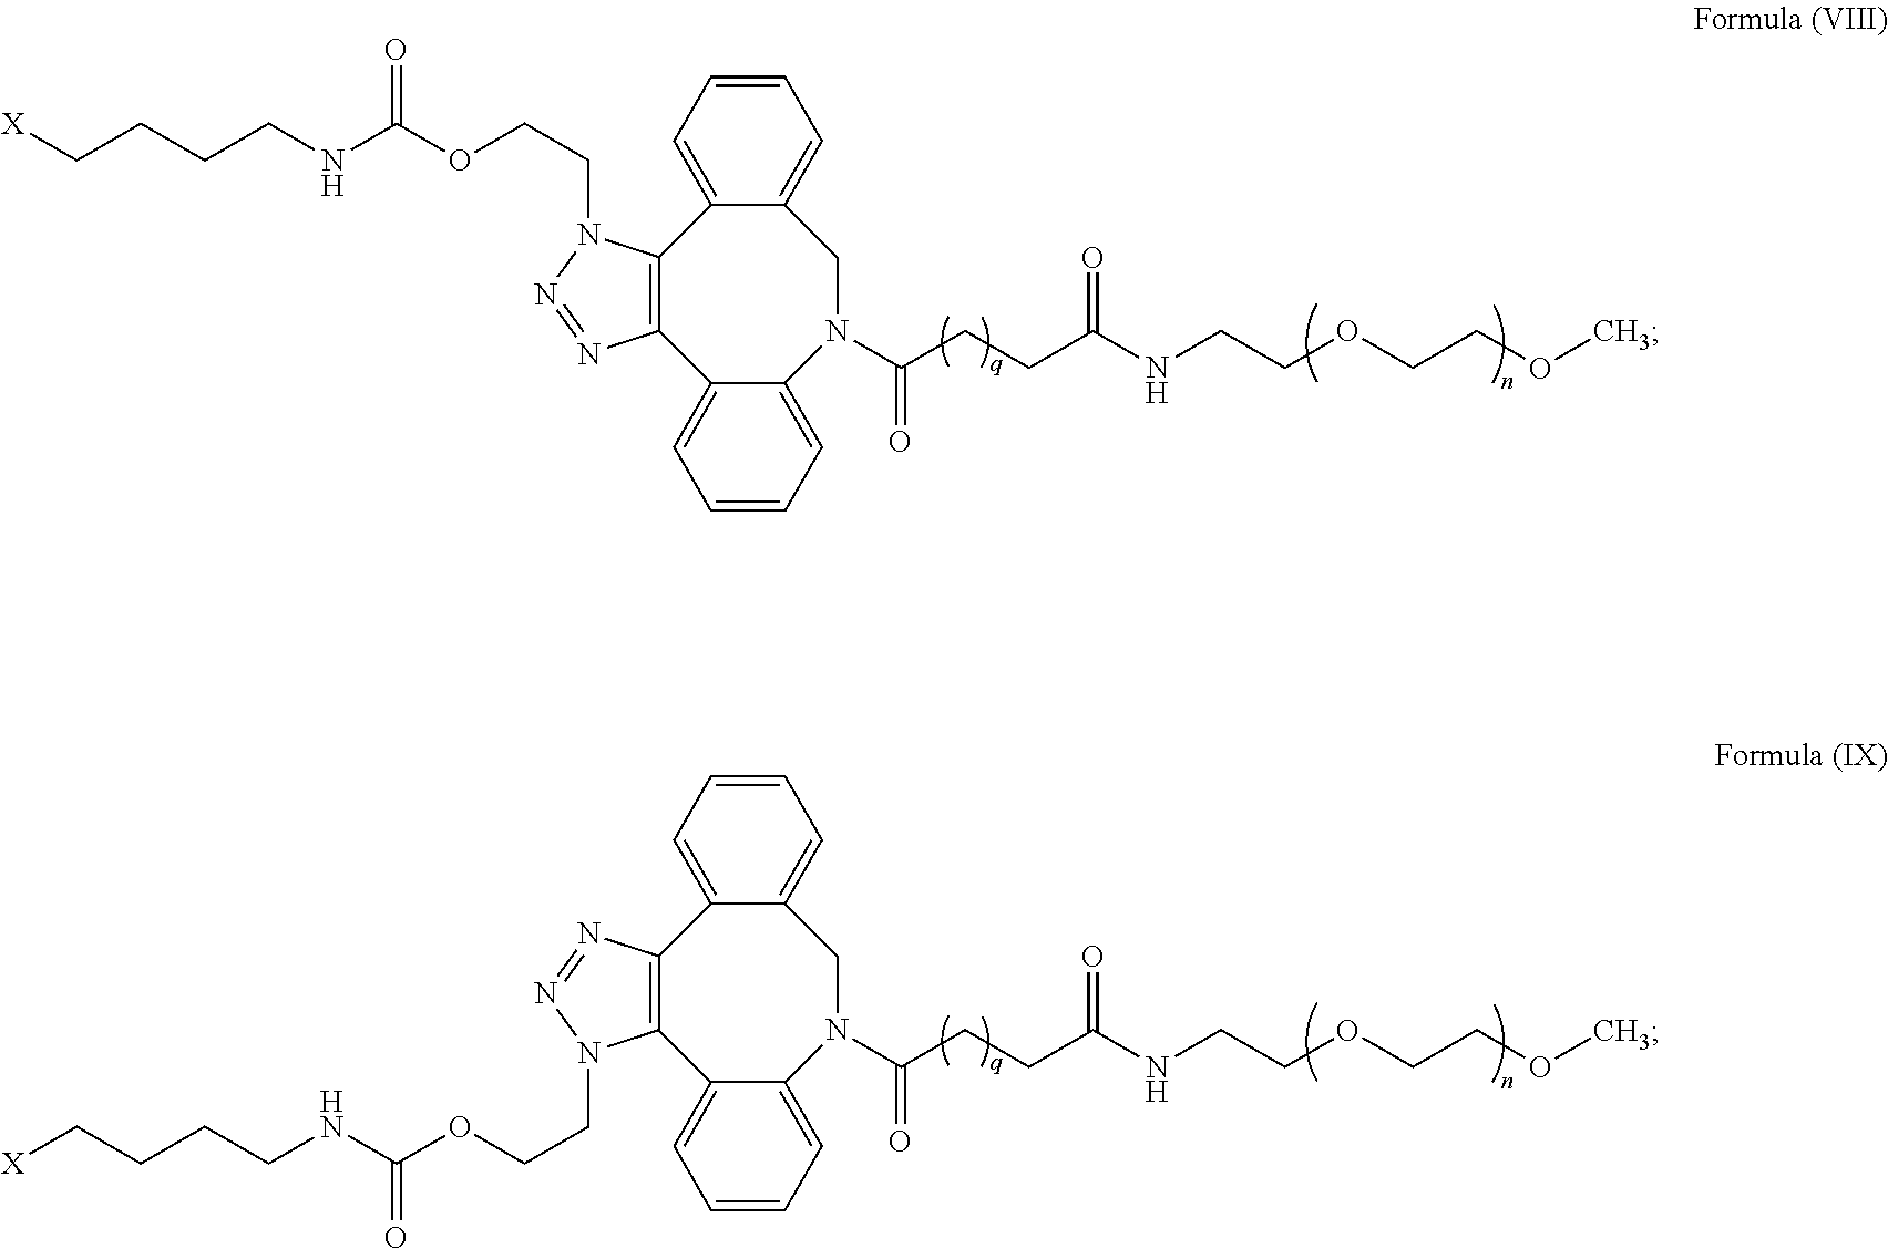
C12=CC=CC=C1C1=C(C3=CC=CC=C3CN2C(CCC(NCCOCCOC)=O)=O)N(CCOC(NCCCC[X])=O)N=N1.C12=CC=CC=C1C1=C(C3=CC=CC=C3CN2C(CCC(NCCOCCOC)=O)=O)N=NN1CCOC(NCCCC[X])=O
